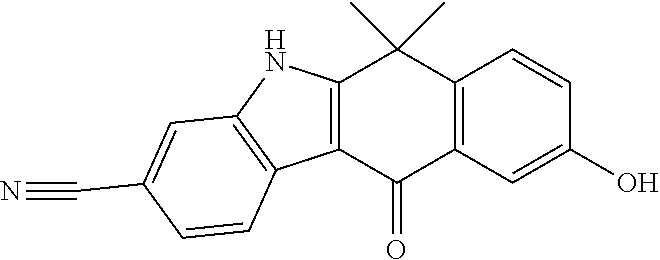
C12=C(C=C(O)C=C1)C(=O)C1=C(C2(C)C)NC2=C1C=CC(C#N)=C2
